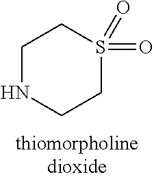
C1NCCS(=O)(=O)C1
